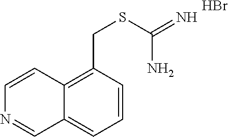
C12=C(CSC(=N)N)C=CC=C1C=NC=C2.Br
